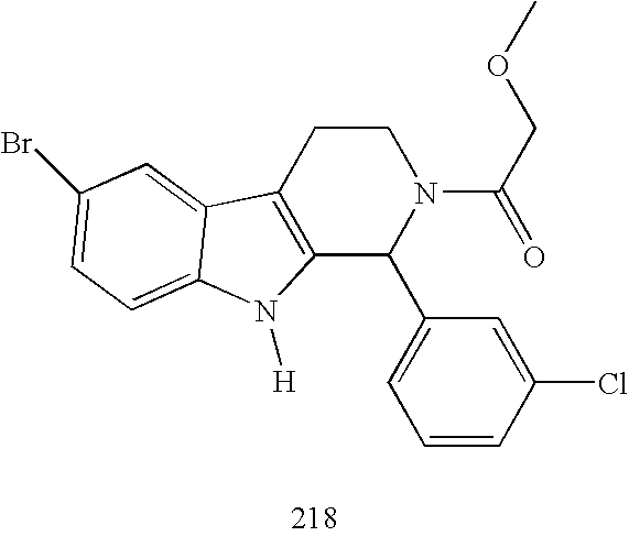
C12=C(CCN(C(=O)COC)C1C1=CC=CC(Cl)=C1)C1=CC(Br)=CC=C1N2[H]
